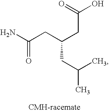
C(=O)(CC(CC(O)=O)CC(C)C)N
